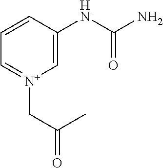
C1=CC=[N+](CC(C)=O)C=C1NC(N)=O
